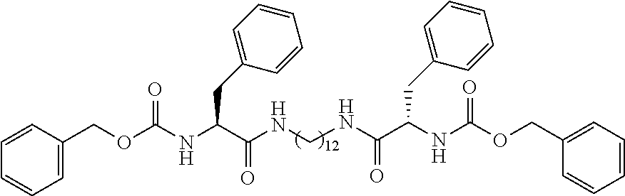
O(C(NC(C(NCNC(C(NC(OCC1=CC=CC=C1)=O)CC1=CC=CC=C1)=O)=O)CC1=CC=CC=C1)=O)CC1=CC=CC=C1
